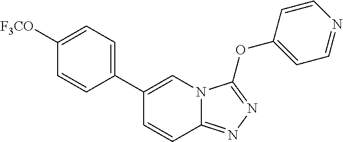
C1([F3CO])=CC=C(C2=CN3C(=NN=C3OC3=CC=NC=C3)C=C2)C=C1
